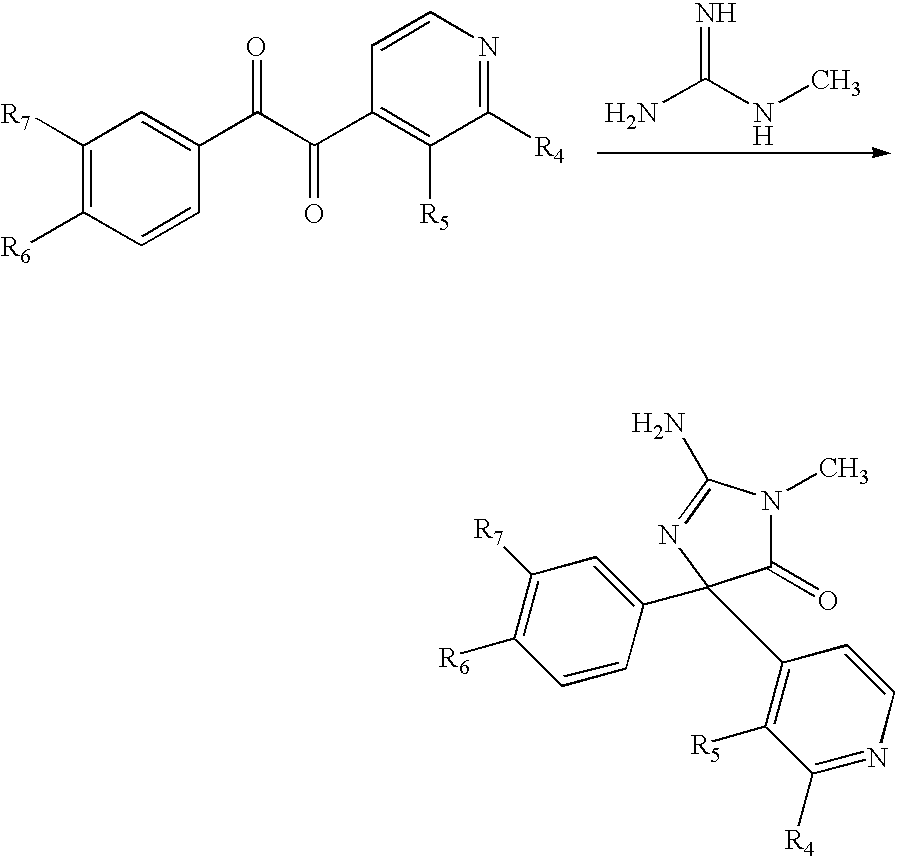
C1([R7])=C([R6])C=CC(C(C(C2=C([R5])C([R4])=NC=C2)=O)=O)=C1.NC(NC)=N.C1(=O)N(C)C(N)=NC1(C1=CC([R7])=C([R6])C=C1)C1=C([R5])C([R4])=NC=C1
